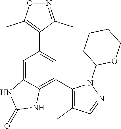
C1(C2=C(C)C=NN2C2OCCCC2)=C2C(=CC(C3=C(C)ON=C3C)=C1)NC(=O)N2
